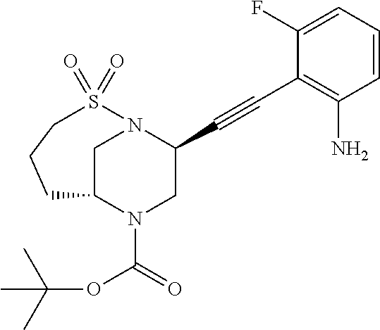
C1C2N(C(=O)OC(C)(C)C)CC(C#CC3=C(N)C=CC=C3F)N1S(=O)(=O)CCC2
